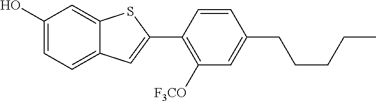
C1(O)=CC=C2C(=C1)SC(C1=C([F3CO])C=C(CCCCC)C=C1)=C2
